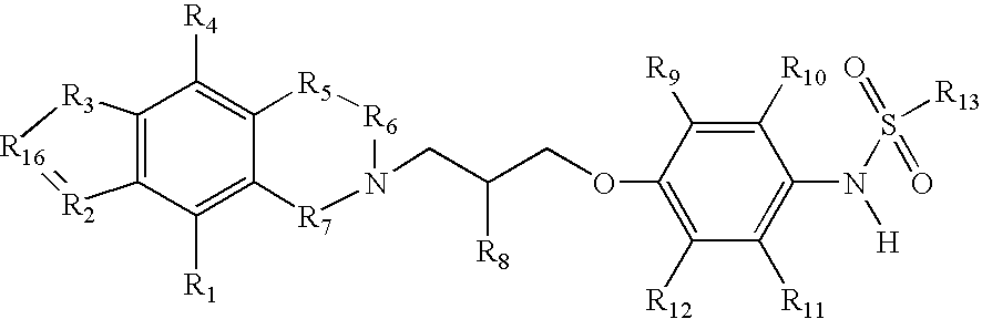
C12=C(C([R1])=C3C(=C1[R4])[R5][R6]N(CC(COC1=C([R12])C([R11])=C(N(S([R13])(=O)=O)[H])C([R10])=C1[R9])[R8])[R7]3)[R2]=[R16][R3]2
